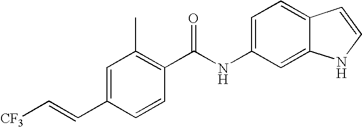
C1=C(C=C[CF3])C=CC(C(NC2=CC=C3C(=C2)NC=C3)=O)=C1C
